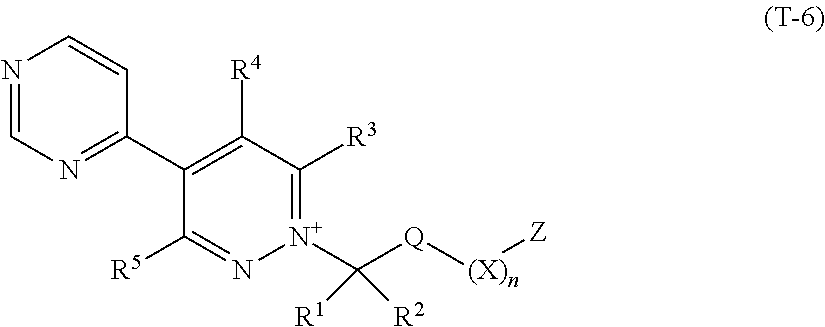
N1=CN=C(C2=C([R4])C([R3])=[N+](C([Q][(X)n][Z])([R2])[R1])N=C2[R5])C=C1
